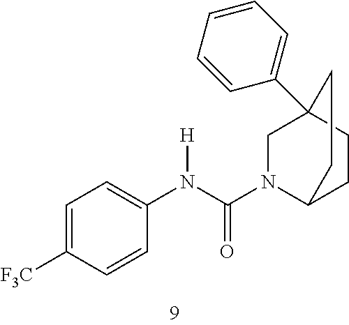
C1=C([F3C])C=CC(N(C(N2C3CCC(C4=CC=CC=C4)(C2)CC3)=O)[H])=C1
